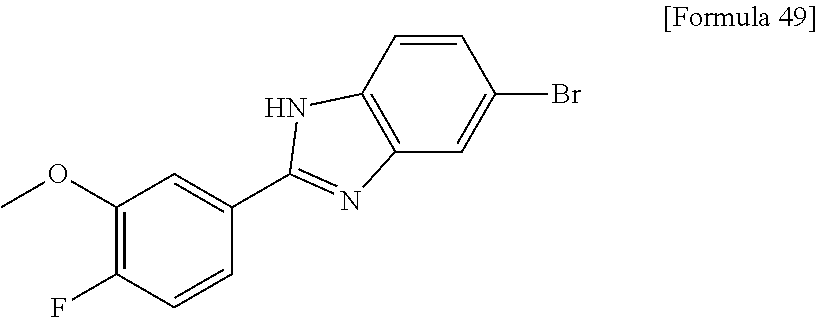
C1=CC2=C(C=C1Br)N=C(C1=CC(OC)=C(F)C=C1)N2
